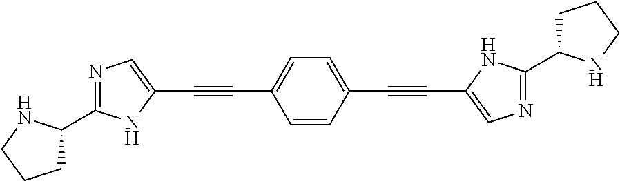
N1=C(C2CCCN2)NC(C#CC2=CC=C(C#CC3=CN=C(C4CCCN4)N3)C=C2)=C1
